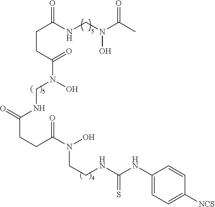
C1(NC(NCCN(C(CCC(=O)NCN(C(CCC(=O)NCN(C(C)=O)O)=O)O)=O)O)=S)=CC=C([NCS])C=C1
